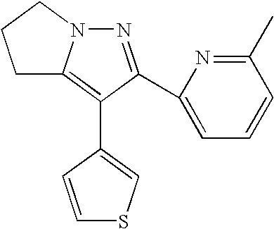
N1=C(C2=CC=CC(C)=N2)C(C2=CSC=C2)=C2N1CCC2
